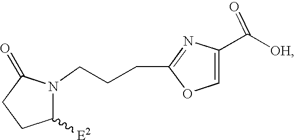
C1([E2])N(CCCC2=NC(C(=O)[OH])=CO2)C(=O)CC1
